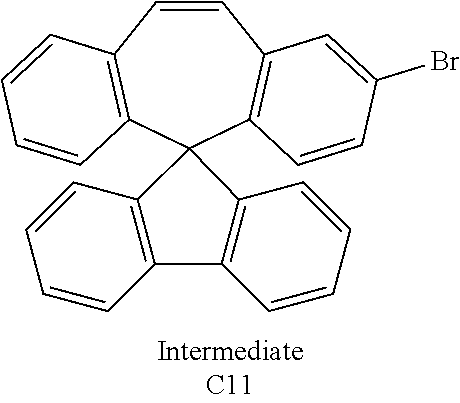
C1=CC2=C(C=CC(Br)=C2)C2(C3=C1C=CC=C3)C1=C(C3=C2C=CC=C3)C=CC=C1
